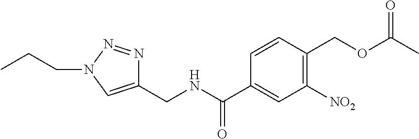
C1(CNC(=O)C2=CC([NO2])=C(COC(=O)C)C=C2)=CN(CCC)N=N1
